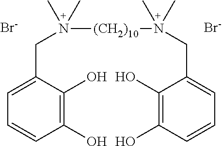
C1(O)=C(O)C(CN([(CH2)10]N(CC2=CC=CC(O)=C2O)(C)C)(C)C)=CC=C1.[Br-].[Br-]
